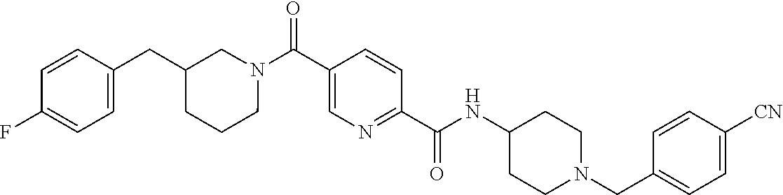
N(C(C1=NC=C(C(N2CC(CC3=CC=C(F)C=C3)CCC2)=O)C=C1)=O)C1CCN(CC2=CC=C([CN])C=C2)CC1
